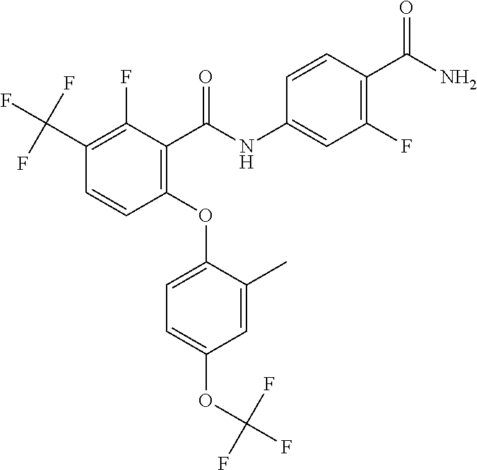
C1(OC2=CC=C(OC(F)(F)F)C=C2C)=C(C(NC2=CC(F)=C(C(N)=O)C=C2)=O)C(F)=C(C(F)(F)F)C=C1
